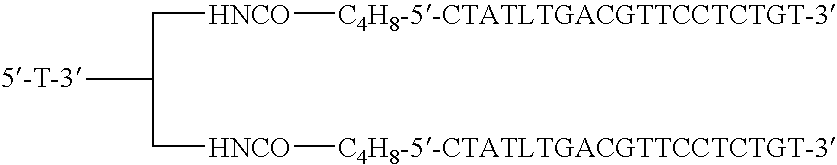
CC(C[HNCO][C4H8-5-CTATLTGACGTTCCTCTGT-3])C[HNCO][C4H8-5-CTATLTGACGTTCCTCTGT-3]
